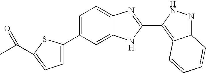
C1=C(C2=CC=C(C(C)=O)S2)C=C2C(=C1)N=C(C1=C3C(=NN1)C=CC=C3)N2
